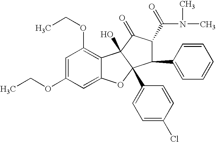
C1=C(OCC)C=C2C(=C1OCC)C1(O)C(C3=CC=C(Cl)C=C3)(O2)C(C2=CC=CC=C2)C(C(=O)N(C)C)C1=O
